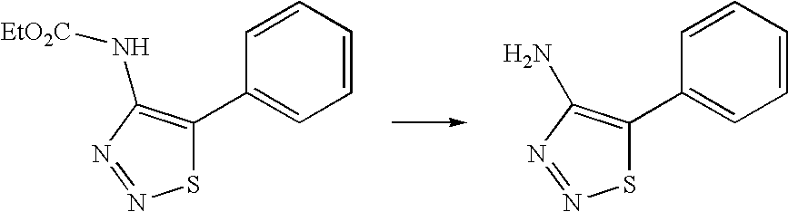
S1C(C2=CC=CC=C2)=C(N[EtO2C])N=N1.S1C(C2=CC=CC=C2)=C(N)N=N1
